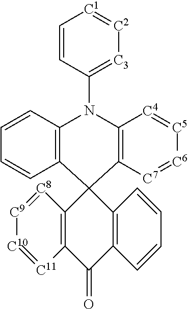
C1=CC=CC2=C1N(C1=[C3][C2]=[C1]C=C1)C1=C([C7]=[C6][C5]=[C4]1)C21C2=C(C(=O)C3=C1[C8]=[C9][C10]=[C11]3)C=CC=C2
